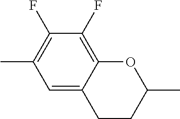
C1=C2C(=C(F)C(F)=C1C)OC(C)CC2
